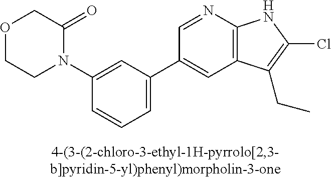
N1(C2=CC(C3=CC4=C(N=C3)NC(Cl)=C4CC)=CC=C2)C(=O)COCC1
